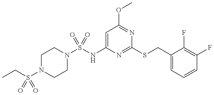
C1=C(NS(N2CCN(S(CC)(=O)=O)CC2)(=O)=O)N=C(SCC2=CC=CC(F)=C2F)N=C1OC
